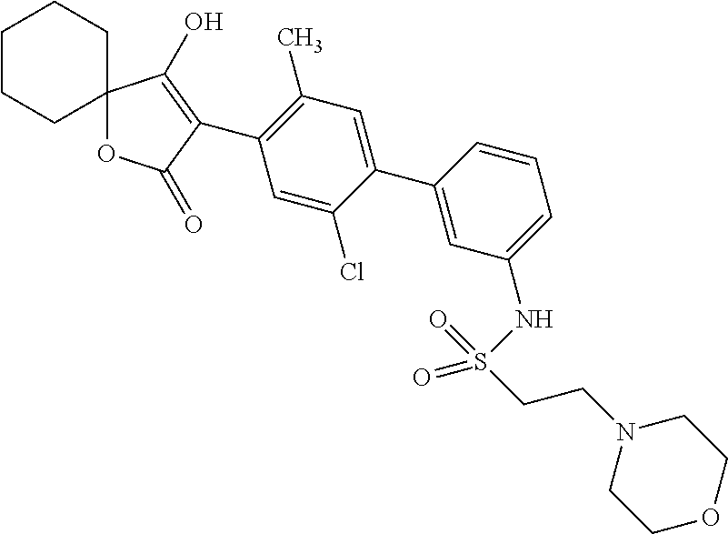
O1C(=O)C(C2=C(C)C=C(C3=CC(NS(CCN4CCOCC4)(=O)=O)=CC=C3)C(Cl)=C2)=C(O)C12CCCCC2
